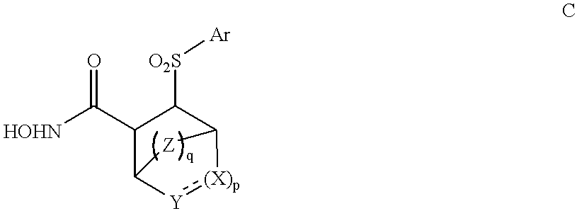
C1(C([HOHN])=O)C2[Y]:[(X)p]C(C1[O2S][Ar])[Z]2
